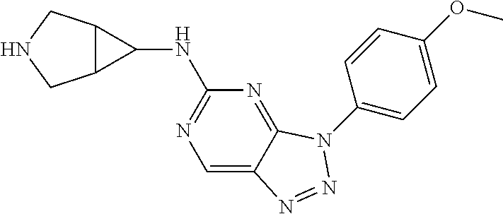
C1=C2C(=NC(NC3C4C3CNC4)=N1)N(C1=CC=C(OC)C=C1)N=N2
